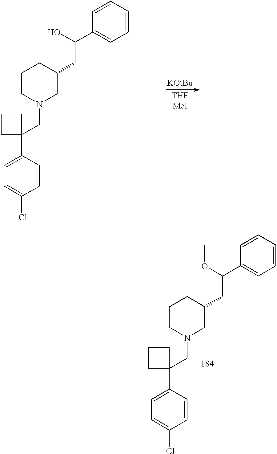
C1CN(CC2(C3=CC=C(Cl)C=C3)CCC2)CC(CC(C2=CC=CC=C2)OC)C1.C1CN(CC2(C3=CC=C(Cl)C=C3)CCC2)CC(CC(C2=CC=CC=C2)O)C1.[THFMeI]
